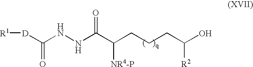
C(C(CCCC(O)[R2])[NR4-P])(NNC([D][R1])=O)=O
